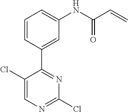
ClC1=CN=C(Cl)N=C1C1=CC(NC(C=C)=O)=CC=C1
